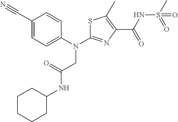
S1C(N(C2=CC=C(C#N)C=C2)CC(=O)NC2CCCCC2)=NC(C(NS(C)(=O)=O)=O)=C1C
